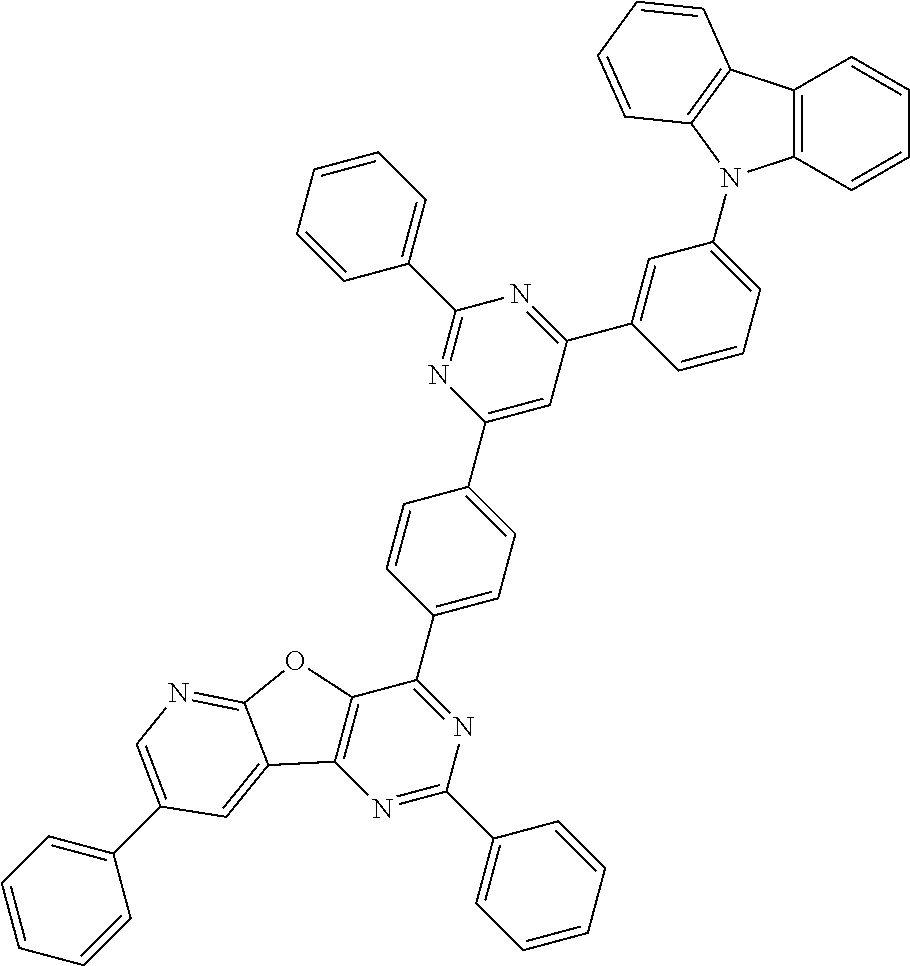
N1=C(C2=CC=CC=C2)N=C(C2=CC=C(C3=CC(C4=CC(N5C6=C(C=CC=C6)C6=C5C=CC=C6)=CC=C4)=NC(C4=CC=CC=C4)=N3)C=C2)C2=C1C1=CC(C3=CC=CC=C3)=CN=C1O2
